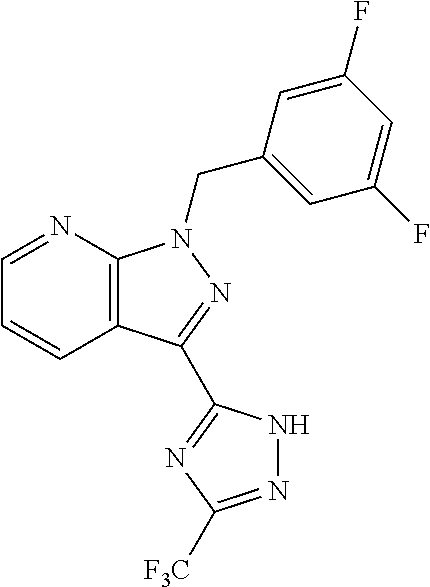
C12=C(N=CC=C1)N(CC1=CC(F)=CC(F)=C1)N=C2C1=NC([F3C])=NN1
